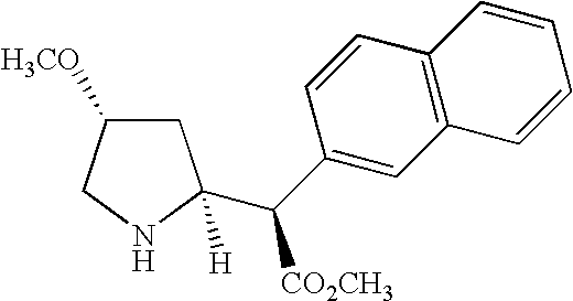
C1C([H3CO])CNC1(C(C1=CC2=C(C=C1)C=CC=C2)[CO2CH3])[H]
